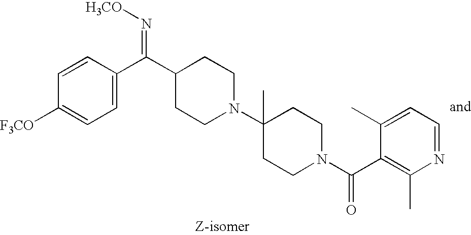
C1=CC([F3CO])=CC=C1C(C1CCN(C2(C)CCN(C(C3=C(C)N=CC=C3C)=O)CC2)CC1)=N[H3CO]
